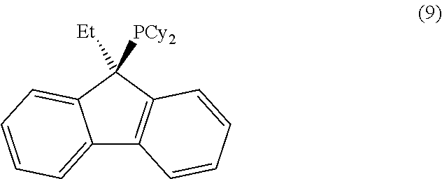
C12=CC=CC=C1C([Et])([PCy2])C1=C2C=CC=C1
